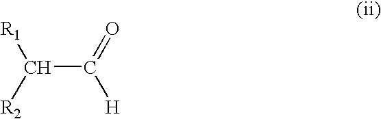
C(C(=O)[H])([R2])[R1]
